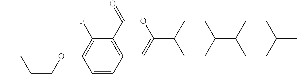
C12=C(C(=O)OC(C3CCC(C4CCC(C)CC4)CC3)=C1)C(F)=C(OCCCC)C=C2
